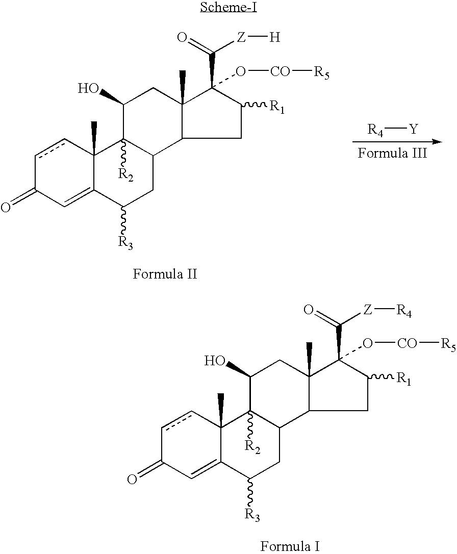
c1cC2(C)C(=CC1=O)C([R3])CC1C2([R2])C(O)CC2(C)C1CC([R1])C2(C(=O)[Z][H])O[CO][R5].[R4][Y].c1cC2(C)C(=CC1=O)C([R3])CC1C2([R2])C(O)CC2(C)C1CC([R1])C2(C(=O)[Z][R4])O[CO][R5]
